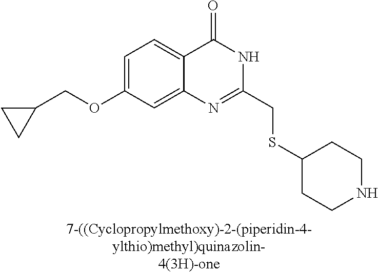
[7-((Cyclopropylmethoxy)-2-(piperidin-4-ylthio)methyl)quinazolin-4(3H)-one].C1(OCC2CC2)=CC=C2C(=C1)N=C(CSC1CCNCC1)NC2=O
